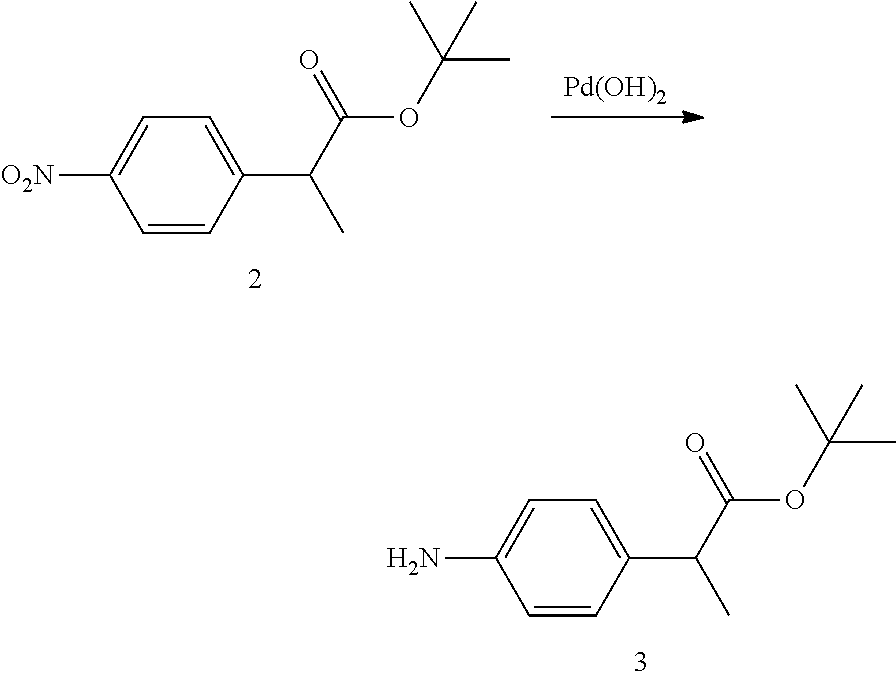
C1=CC(C(C(=O)OC(C)(C)C)C)=CC=C1N.[Pd(OH)2].C1=CC(C(C(=O)OC(C)(C)C)C)=CC=C1[O2N]
